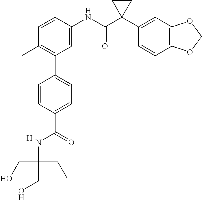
C1(C)=C(C2=CC=C(C(=O)NC(CO)(CC)CO)C=C2)C=C(NC(C2(C3=CC4=C(C=C3)OCO4)CC2)=O)C=C1.[H]
